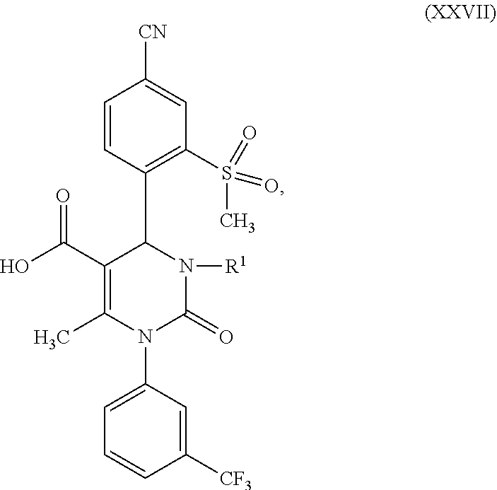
C1=CC(C2C(C(O)=O)=C(C)N(C3=CC=CC([CF3])=C3)C(=O)N2[R1])=C(S(=O)(C)=O)C=C1[CN]
